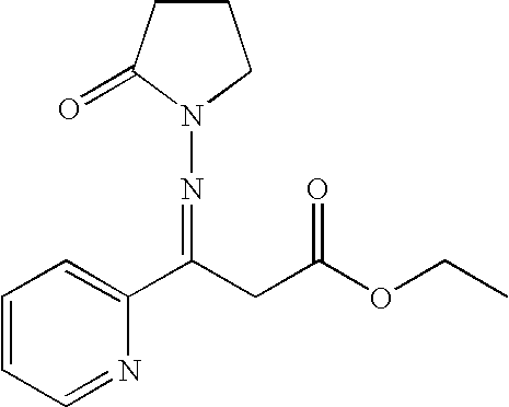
C1=CC=NC(C(CC(OCC)=O)=NN2CCCC2=O)=C1
